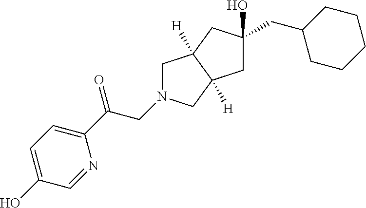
C1N(CC(C2=CC=C(O)C=N2)=O)CC2([H])C1([H])CC(O)(CC1CCCCC1)C2
